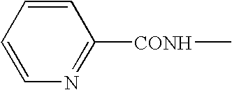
C1=CC=CN=C1[CONH]C
